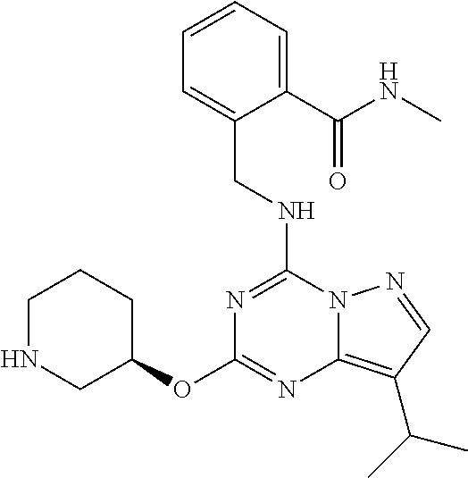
C(NC1=NC(OC2CCCNC2)=NC2=C(C(C)C)C=NN12)C1=CC=CC=C1C(NC)=O
